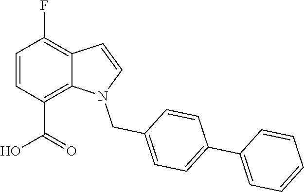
C1=CC(C(=O)O)=C2C(=C1F)C=CN2CC1=CC=C(C2=CC=CC=C2)C=C1
